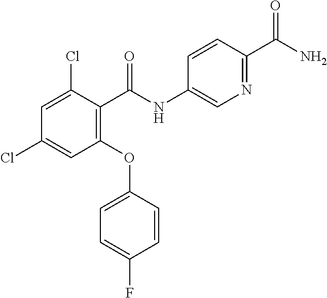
C1(OC2=CC=C(F)C=C2)=C(C(NC2=CN=C(C(N)=O)C=C2)=O)C(Cl)=CC(Cl)=C1
